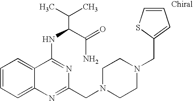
C1=CC=C2C(=C1)C(NC(C(N)=O)C(C)C)=NC(CN1CCN(CC3=CC=CS3)CC1)=N2
